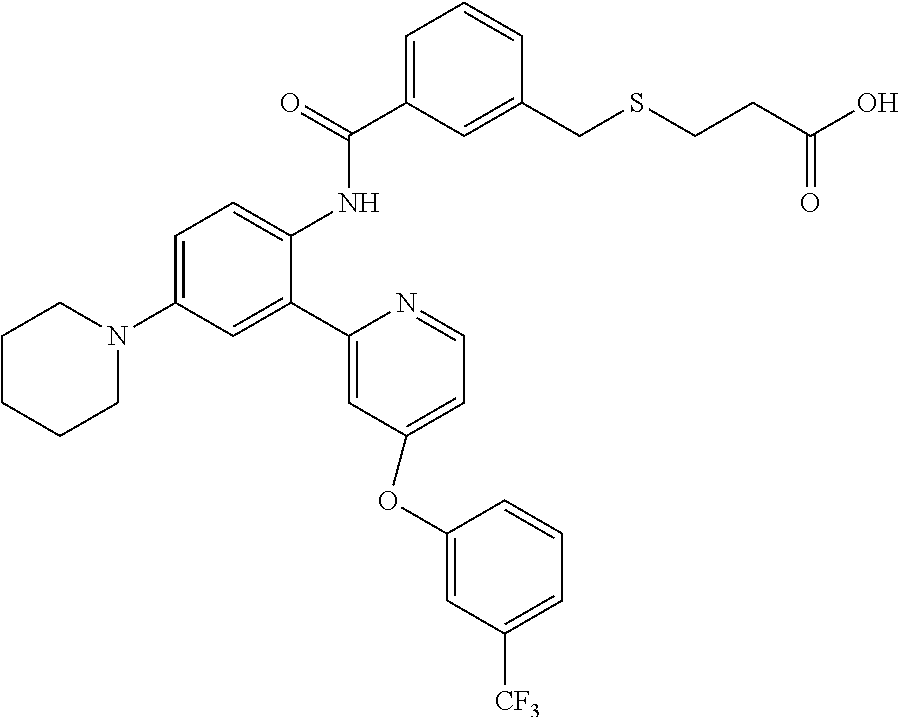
C1=C(C(=O)NC2=CC=C(N3CCCCC3)C=C2C2=CC(OC3=CC([CF3])=CC=C3)=CC=N2)C=C(CSCCC(O)=O)C=C1
